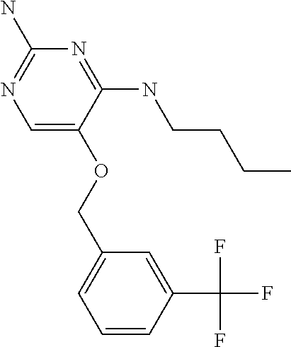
C1(COC2=CN=C(N)N=C2NCCCC)=CC=CC(C(F)(F)F)=C1
